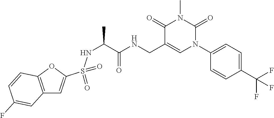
C12=C(OC(S(=O)(=O)NC(C(NCC3=CN(C4=CC=C(C(F)(F)F)C=C4)C(=O)N(C)C3=O)=O)C)=C1)C=CC(F)=C2
